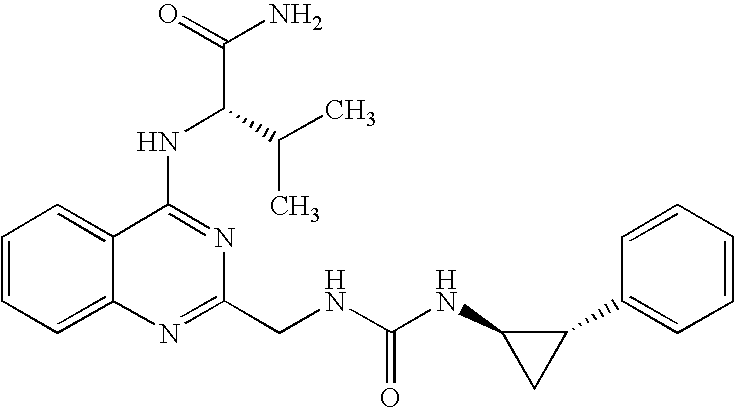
C1=CC=C2C(=C1)C(NC(C(C)C)C(N)=O)=NC(CNC(NC1CC1C1=CC=CC=C1)=O)=N2
